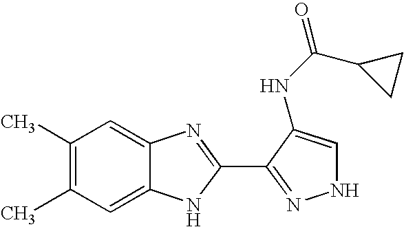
C12=CC(C)=C(C)C=C1N=C(C1=NNC=C1NC(C1CC1)=O)N2
